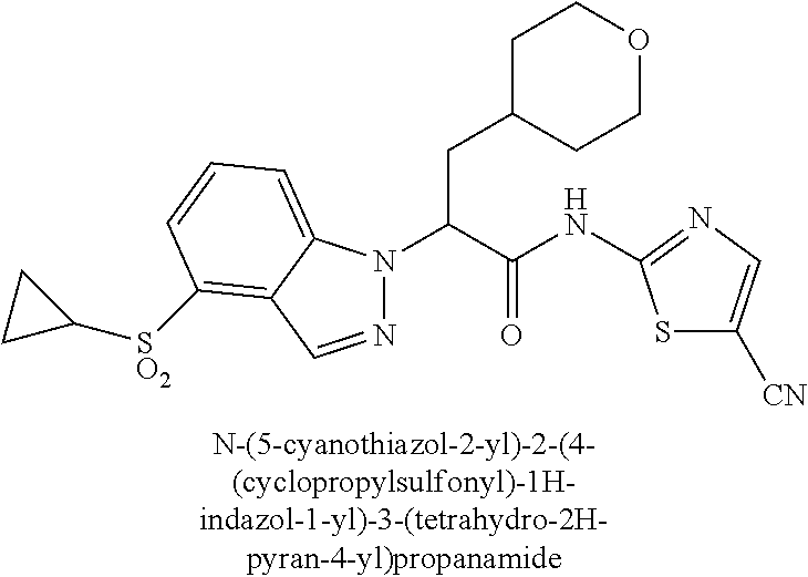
C1C(CC(N2N=CC3=C([SO2]C4CC4)C=CC=C23)C(NC2=NC=C([CN])S2)=O)CCOC1
